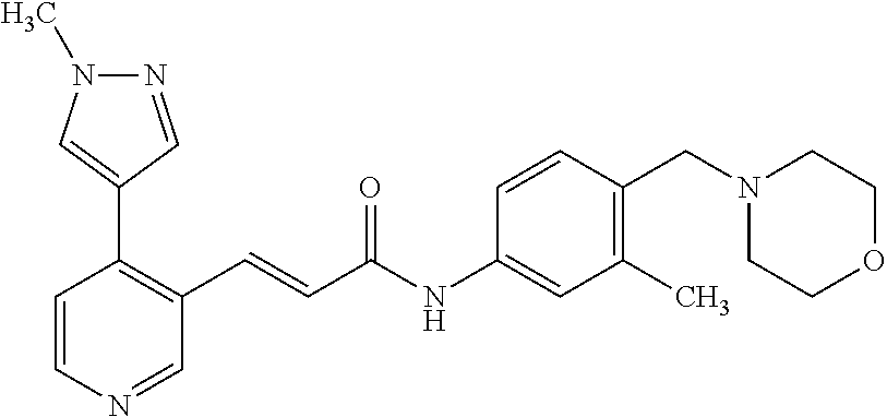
C1=CN=CC(C=CC(=O)NC2=CC(C)=C(CN3CCOCC3)C=C2)=C1C1=CN(C)N=C1
